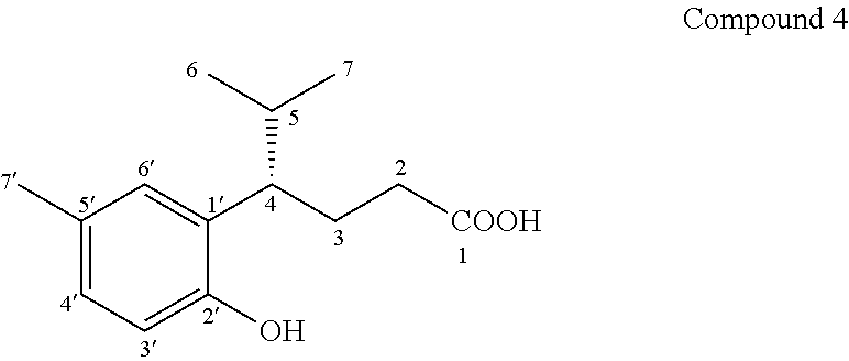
C1(C)=CC=C(O)C(C(C(C)C)CC[COOH])=C1
